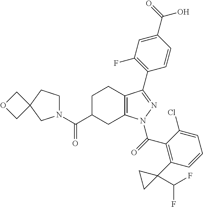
C1C(C(=O)N2CCC3(C2)COC3)CC2=C(C1)C(C1=C(F)C=C(C(O)=O)C=C1)=NN2C(=O)C1=C(C2(C(F)F)CC2)C=CC=C1Cl
